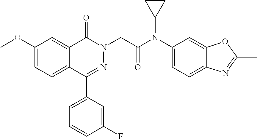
C1(C2=CC=CC(F)=C2)=NN(CC(N(C2=CC=C3C(=C2)OC(C)=N3)C2CC2)=O)C(=O)C2=CC(OC)=CC=C12
